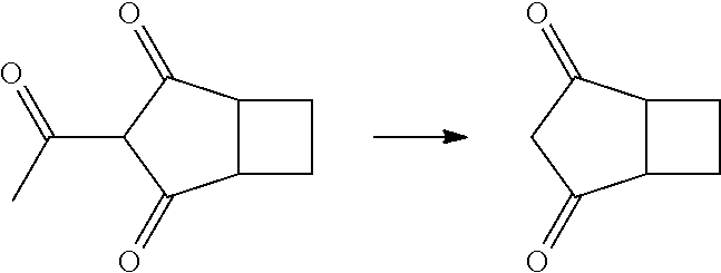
C12C(C(=O)CC1=O)CC2.C12C(C(=O)C(C(C)=O)C1=O)CC2
